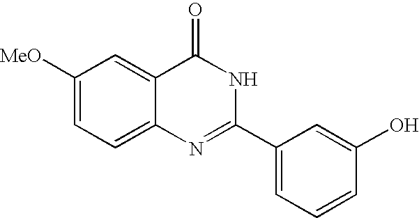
C12=CC=C([MeO])C=C1C(=O)NC(C1=CC=CC(O)=C1)=N2
